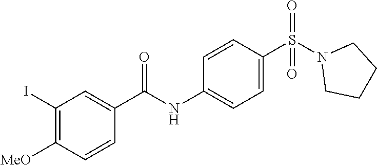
C1=CC(S(N2CCCC2)(=O)=O)=CC=C1NC(=O)C1=CC(I)=C([MeO])C=C1
